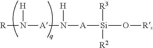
[R]N([A]N([A][Si](O[R])([R3])[R2])[H])[H]
